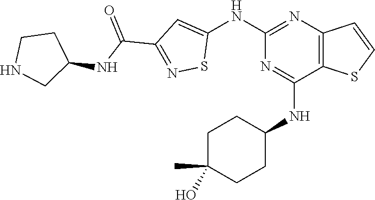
C1(NC2=CC(C(=O)NC3CCNC3)=NS2)=NC2=C(C(NC3CCC(O)(C)CC3)=N1)SC=C2
